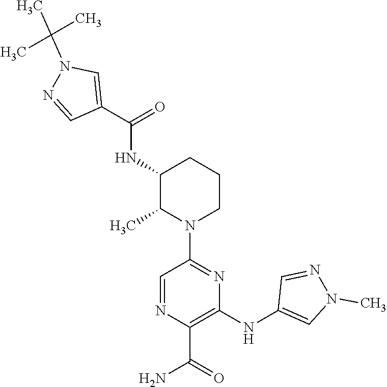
C1(NC(=O)C2=CN(C(C)(C)C)N=C2)CCCN(C2=NC(NC3=CN(C)N=C3)=C(C(=O)N)N=C2)C1C
